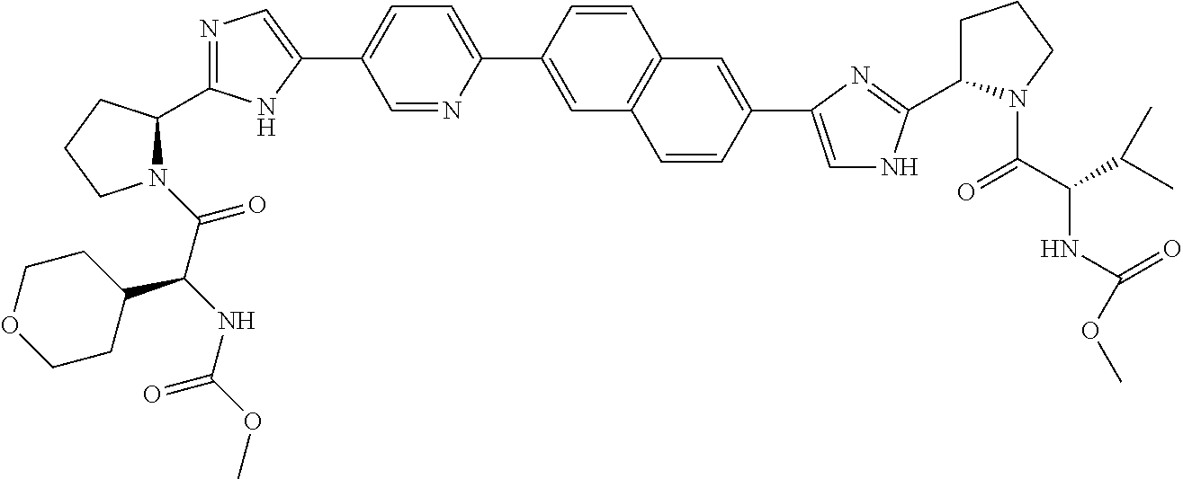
N1(C(C(NC(=O)OC)C2CCOCC2)=O)C(C2=NC=C(C3=CC=C(C4=CC5=C(C=C4)C=C(C4=CNC(C6CCCN6C(C(NC(=O)OC)C(C)C)=O)=N4)C=C5)N=C3)N2)CCC1
